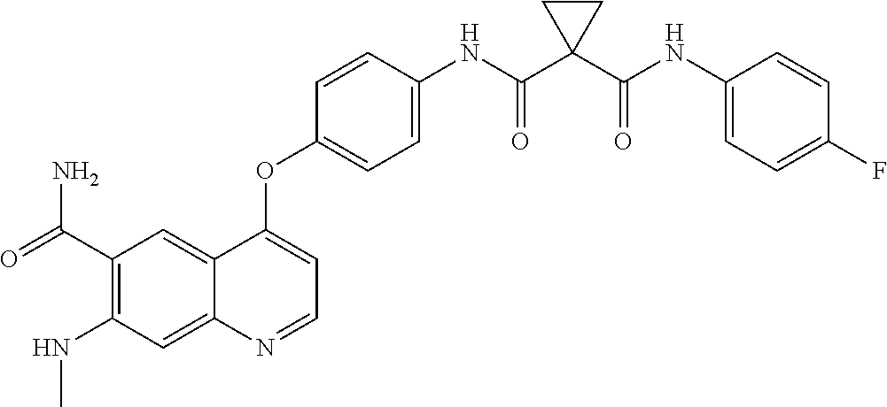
C12=CC(C(=O)N)=C(NC)C=C1N=CC=C2OC1=CC=C(NC(C2(C(NC3=CC=C(F)C=C3)=O)CC2)=O)C=C1
